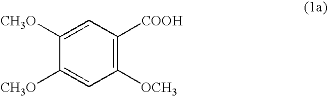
C1([CH3O])=CC([COOH])=C([OCH3])C=C1[CH3O]
